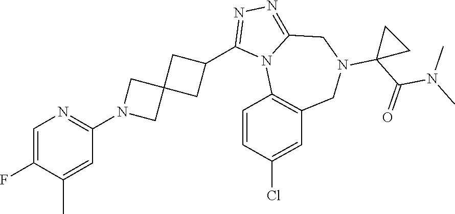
C1=C(F)C(C)=CC(N2CC3(C2)CC(C2=NN=C4N2C2=C(CN(C5(C(N(C)C)=O)CC5)C4)C=C(Cl)C=C2)C3)=N1
